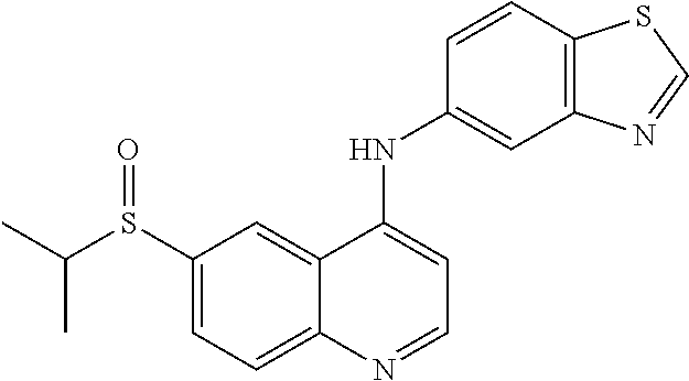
C1(S(C(C)C)=O)=CC=C2C(=C1)C(NC1=CC3=C(C=C1)SC=N3)=CC=N2
